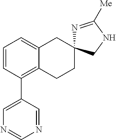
C1=CC(C2=CN=CN=C2)=C2C(=C1)CC1(CC2)N=C([Me])NC1
